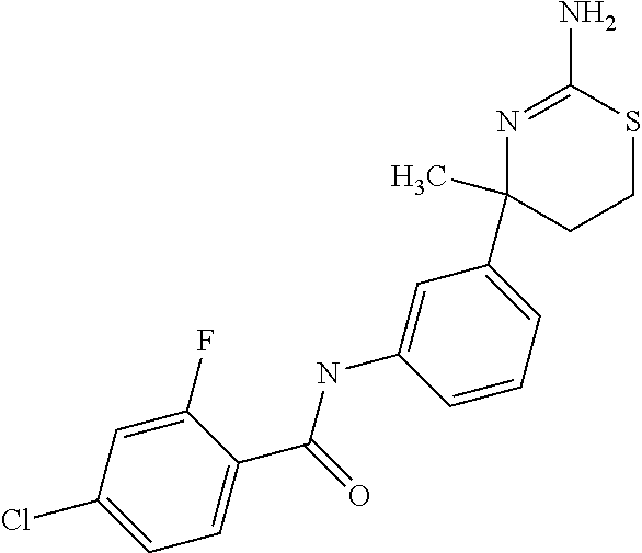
C1(F)=CC(Cl)=CC=C1C(=O)NC1=CC(C2(C)CCSC(N)=N2)=CC=C1
